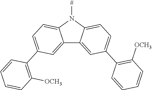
C12=CC(C3=C([OCH3])C=CC=C3)=CC=C1N([#])C1=CC=C(C3=C([OCH3])C=CC=C3)C=C21
